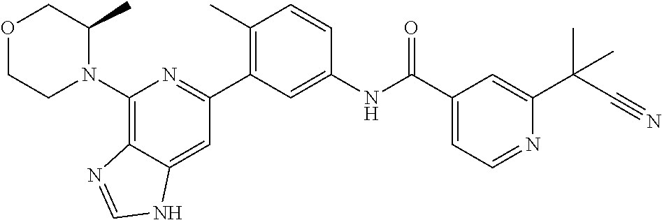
C1(C2=C(C)C=CC(NC(C3=CC=NC(C(C#N)(C)C)=C3)=O)=C2)=NC(N2C(C)COCC2)=C2C(=C1)NC=N2
